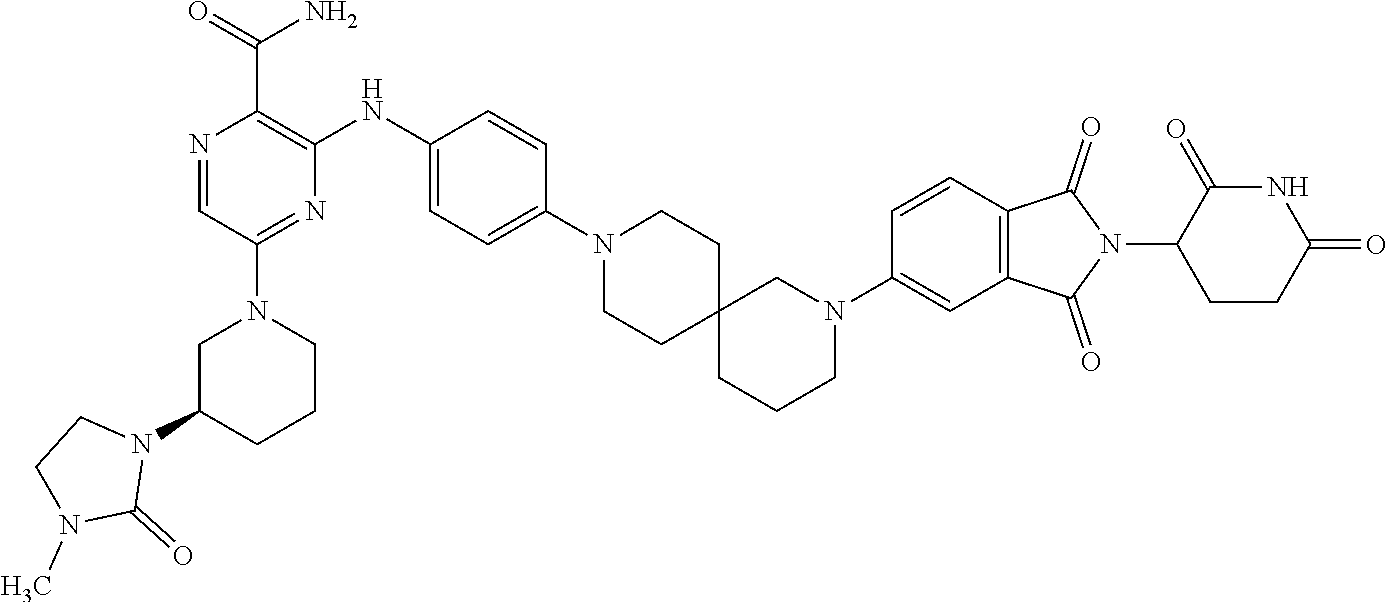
C1C(N2CCN(C)C2=O)CCCN1C1=NC(NC2=CC=C(N3CCC4(CC3)CCCN(C3=CC5=C(C=C3)C(=O)N(C3CCC(=O)NC3=O)C5=O)C4)C=C2)=C(C(N)=O)N=C1
